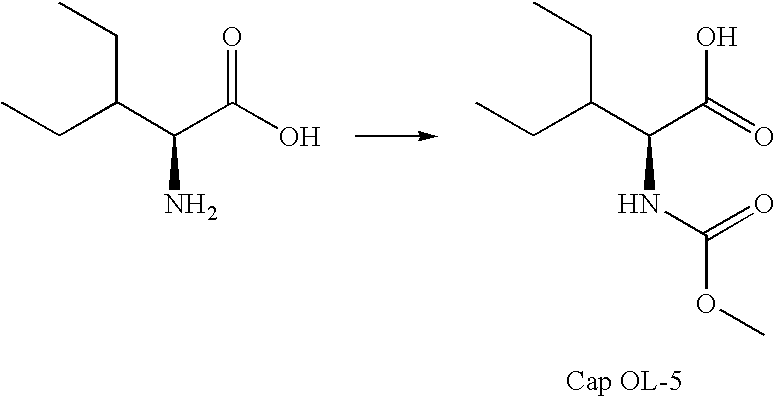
C(C(C(C(O)=O)N)CC)C.C(C(C(C(=O)O)NC(OC)=O)CC)C
